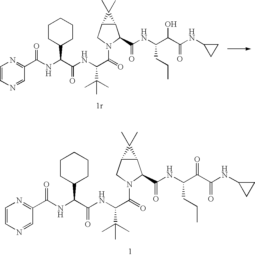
C1=CN=CC(C(NC(C(NC(C(=O)N2CC3C(C2C(NC(C(C(=O)NC2CC2)=O)CCC)=O)C3(C)C)C(C)(C)C)=O)C2CCCCC2)=O)=N1.C1=CN=CC(C(NC(C(NC(C(=O)N2CC3C(C2C(NC(C(C(NC2CC2)=O)O)CCC)=O)C3(C)C)C(C)(C)C)=O)C2CCCCC2)=O)=N1
